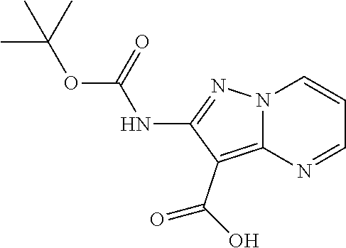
N12C(=C(C(=O)O)C(NC(=O)OC(C)(C)C)=N1)N=CC=C2
